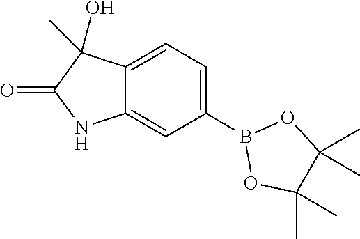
C12=CC(B3OC(C)(C)C(C)(C)O3)=CC=C1C(O)(C)C(=O)N2
